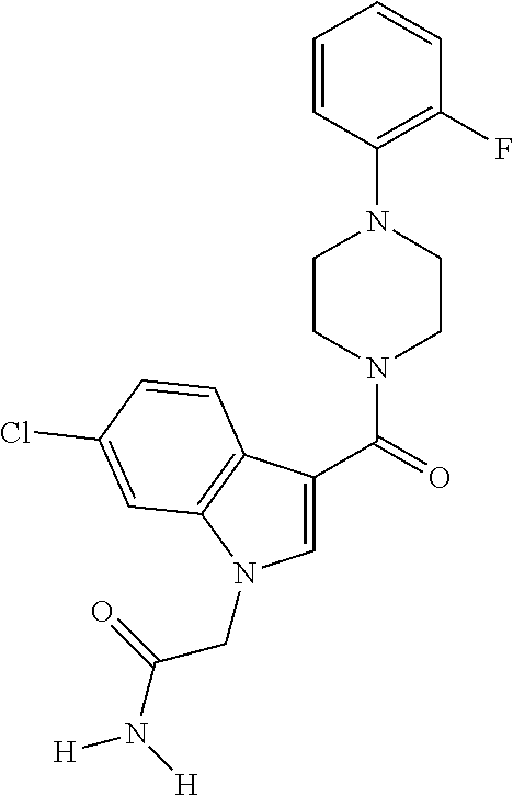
C1=CC(N2CCN(C(=O)C3=CN(CC(=O)N([H])[H])C4=C3C=CC(Cl)=C4)CC2)=C(F)C=C1
